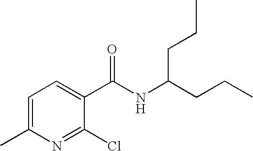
C1=C(C)N=C(Cl)C(C(NC(CCC)CCC)=O)=C1
